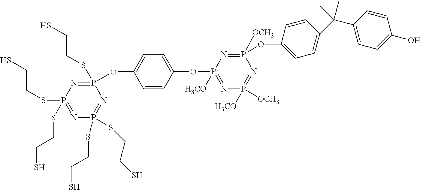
P1(SCCS)(SCCS)=NP(SCCS)(SCCS)=NP(SCCS)(OC2=CC=C(OP3([H3CO])=NP([H3CO])([OCH3])=NP([OCH3])(OC4=CC=C(C(C5=CC=C([OH])C=C5)(C)C)C=C4)=N3)C=C2)=N1
